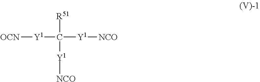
[R51]C([Y1][OCN])([Y1][NCO])[Y1][NCO]
